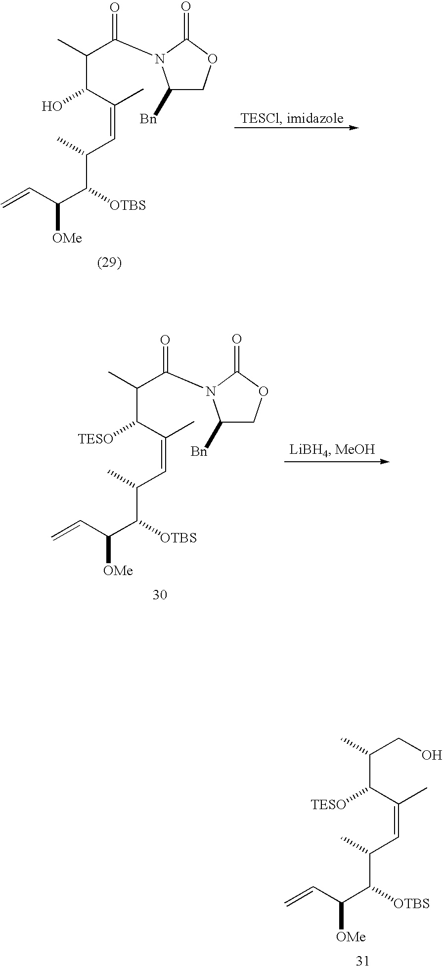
C(C(C)C(C(C)=CC(C(C(C=C)[OMe])[OTBS])C)[TESO])O.C1([Bn])COC(=O)N1C(C(C)C(C(C)=CC(C(C(C=C)[OMe])[OTBS])C)O)=O.C1([Bn])COC(=O)N1C(C(C)C(C(C)=CC(C(C(C=C)[OMe])[OTBS])C)[TESO])=O
